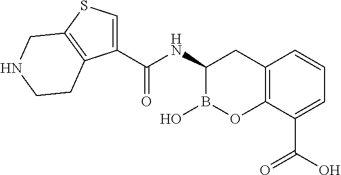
C12=C(C(C(O)=O)=CC=C1)OB(O)C(NC(=O)C1=CSC3=C1CCNC3)C2
